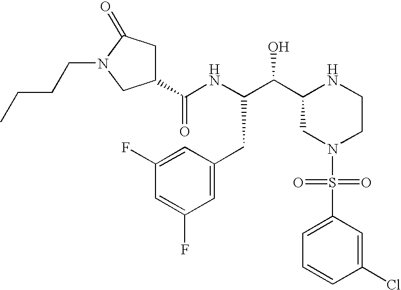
C1(C(NC(C(C2CN(S(=O)(=O)C3=CC=CC(Cl)=C3)CCN2)O)CC2=CC(F)=CC(F)=C2)=O)CC(=O)N(CCCC)C1
